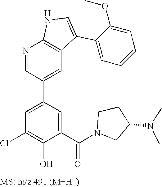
N1=CC(C2=CC(Cl)=C(O)C(C(N3CCC(N(C)C)C3)=O)=C2)=CC2=C1NC=C2C1=CC=CC=C1OC
